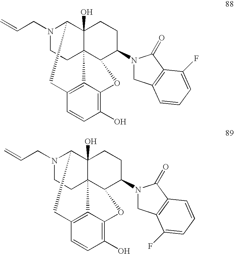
N1(CC=C)CCC23C4(O)C1CC1=C2C(=C(O)C=C1)OC3C(N1CC2=C(C1=O)C(F)=CC=C2)CC4.N1(CC=C)CCC23C4(O)C1CC1=C2C(=C(O)C=C1)OC3C(N1CC2=C(C1=O)C=CC=C2F)CC4
